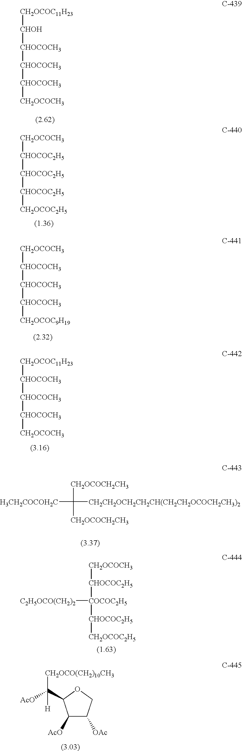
[CH2OCOC11H23][CHOH][CHOCOCH3][CHOCOCH3][CHOCOCH3][CH2OCOCH3].[CH2OCOCH3][CHOCOC2H5][CHOCOC2H5][CHOCOC2H5][CH2OCOC2H5].[CH2OCOCH3][CHOCOCH3][CHOCOCH3][CHOCOCH3][CH2OCOC9H19].[CH2OCOC11H23][CHOCOCH3][CHOCOCH3][CHOCOCH3][CH2OCOCH3].[H3CH2COCOH2C]C([CH2OCOCH2CH3])([CH2OCOCH2CH3])[CH2CH2OCH2CH2CH(CH2CH2OCOCH2CH3)2].[CH2OCOCH3][CHOCOC2H5][COCOC2H5]([CHOCOC2H5][CH2OCOC2H5])[C2H5OCO(CH2)2].C1([AcO])C([OAc])COC1C([AcO])([CH2OCO(CH2)10CH3])[H]
